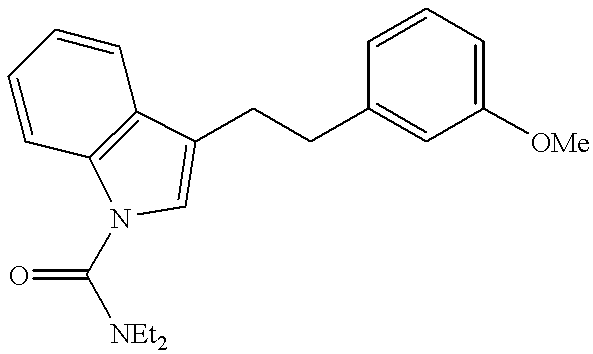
C1=CC=C([OMe])C=C1CCC1=CN(C([NEt2])=O)C2=C1C=CC=C2
